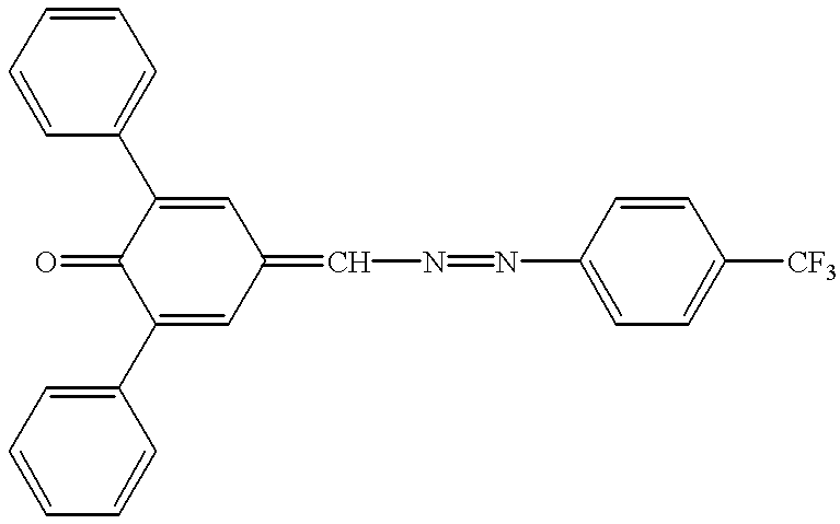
C1(C2=CC=CC=C2)=CC(=CN=NC2=CC=C([CF3])C=C2)C=C(C2=CC=CC=C2)C1=O
